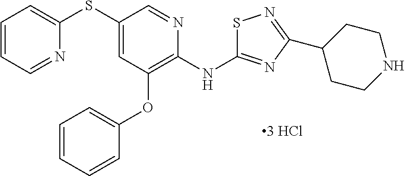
C1(SC2=CC=CC=N2)=CC(OC2=CC=CC=C2)=C(NC2=NC(C3CCNCC3)=NS2)N=C1
